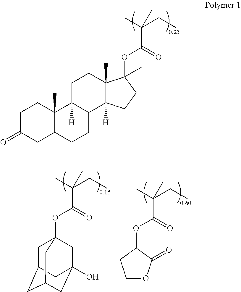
C1C(=O)CC2C(C)(C1)C1([H])C(CC2)C2([H])C(C)(CC1)C(OC(C(C)(CC)C)=O)(C)CC2.O(C(C(C)(CC)C)=O)C12CC3CC(CC(O)(C1)C3)C2.O(C(C(C)(CC)C)=O)C1C(=O)OCC1
